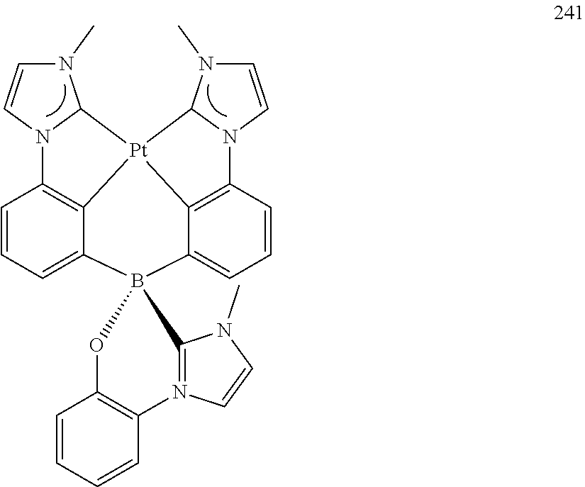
N1(C)C=CN2C1[Pt]13C4=C2C=CC=C4B2(OC4=C(C=CC=C4)N4=C2N(C)C=C4)C2=CC=CC(=C21)N1C=CN(C)C13
